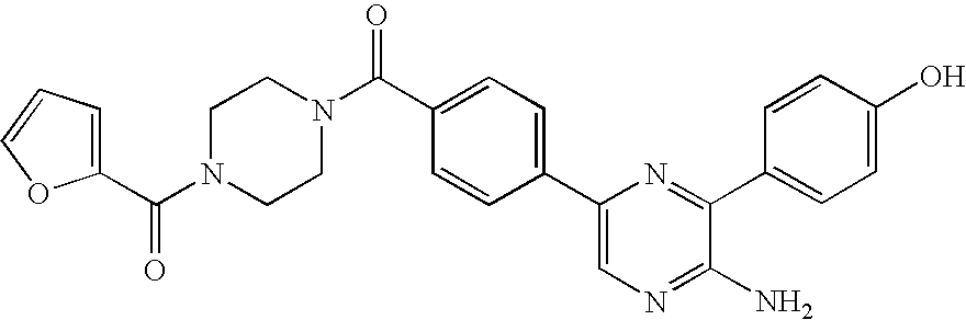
C1=C(C2=CC=C(C(N3CCN(C(C4=CC=CO4)=O)CC3)=O)C=C2)N=C(C2=CC=C(O)C=C2)C(N)=N1
